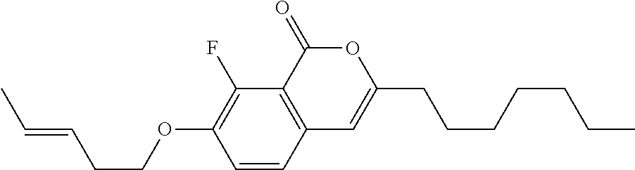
C1=CC2=C(C(F)=C1OCCC=CC)C(=O)OC(CCCCCCC)=C2
